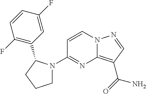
C1=CN2C(=C(C(N)=O)C=N2)N=C1N1CCCC1C1=C(F)C=CC(F)=C1
